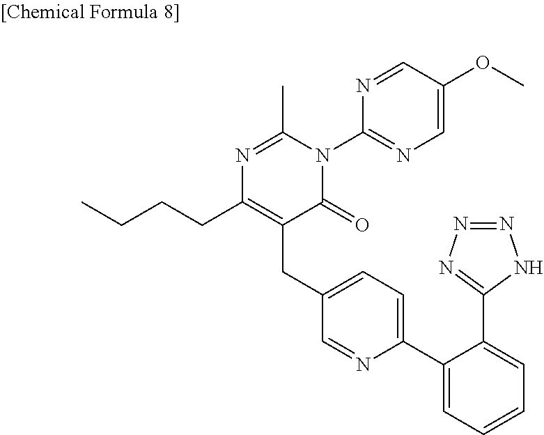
N1=C(C)N(C2=NC=C(OC)C=N2)C(=O)C(CC2=CC=C(C3=CC=CC=C3C3=NN=NN3)N=C2)=C1CCCC
